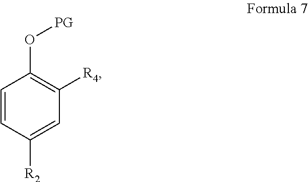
C1([R2])=CC([R4])=C(O[PG])C=C1
